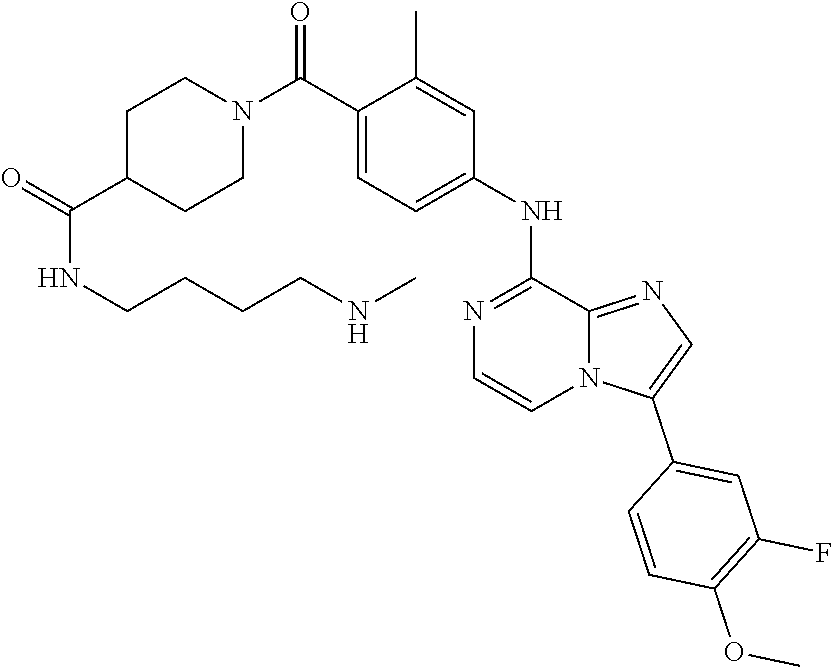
C1(NC2=CC=C(C(N3CCC(C(=O)NCCCCNC)CC3)=O)C(C)=C2)=NC=CN2C1=NC=C2C1=CC(F)=C(OC)C=C1
